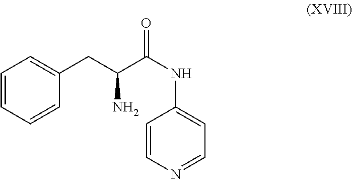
C1=CN=CC=C1NC(C(CC1=CC=CC=C1)N)=O
